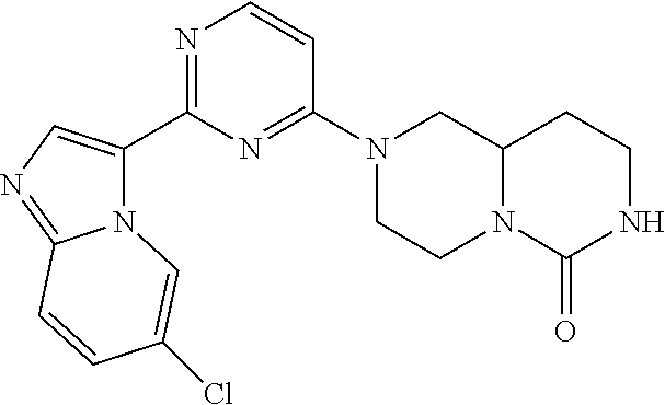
N12C(C3=NC=CC(N4CCN5C(C4)CCNC5=O)=N3)=CN=C1C=CC(Cl)=C2
